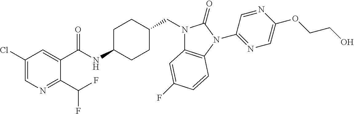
C1(Cl)=CN=C(C(F)F)C(C(NC2CCC(CN3C4=C(N(C5=NC=C(OCCO)N=C5)C3=O)C=CC(F)=C4)CC2)=O)=C1
